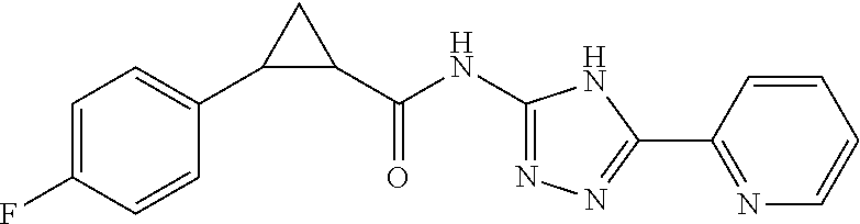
N1=C(NC(C2C(C3=CC=C(F)C=C3)C2)=O)NC(C2=NC=CC=C2)=N1
